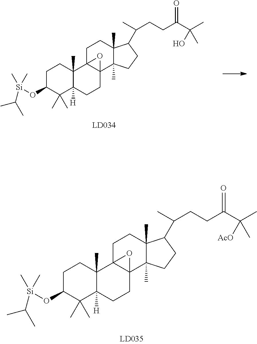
C1C(O[Si](C(C)C)(C)C)C(C)(C)C2([H])C(C)(C1)C13C(CC2)(C2(C)C(C)(CC1)C(C(CCC(C(C)(C)[AcO])=O)C)CC2)O3.C1C(O[Si](C(C)C)(C)C)C(C)(C)C2([H])C(C)(C1)C13C(CC2)(C2(C)C(C)(CC1)C(C(CCC(C(C)(C)O)=O)C)CC2)O3
